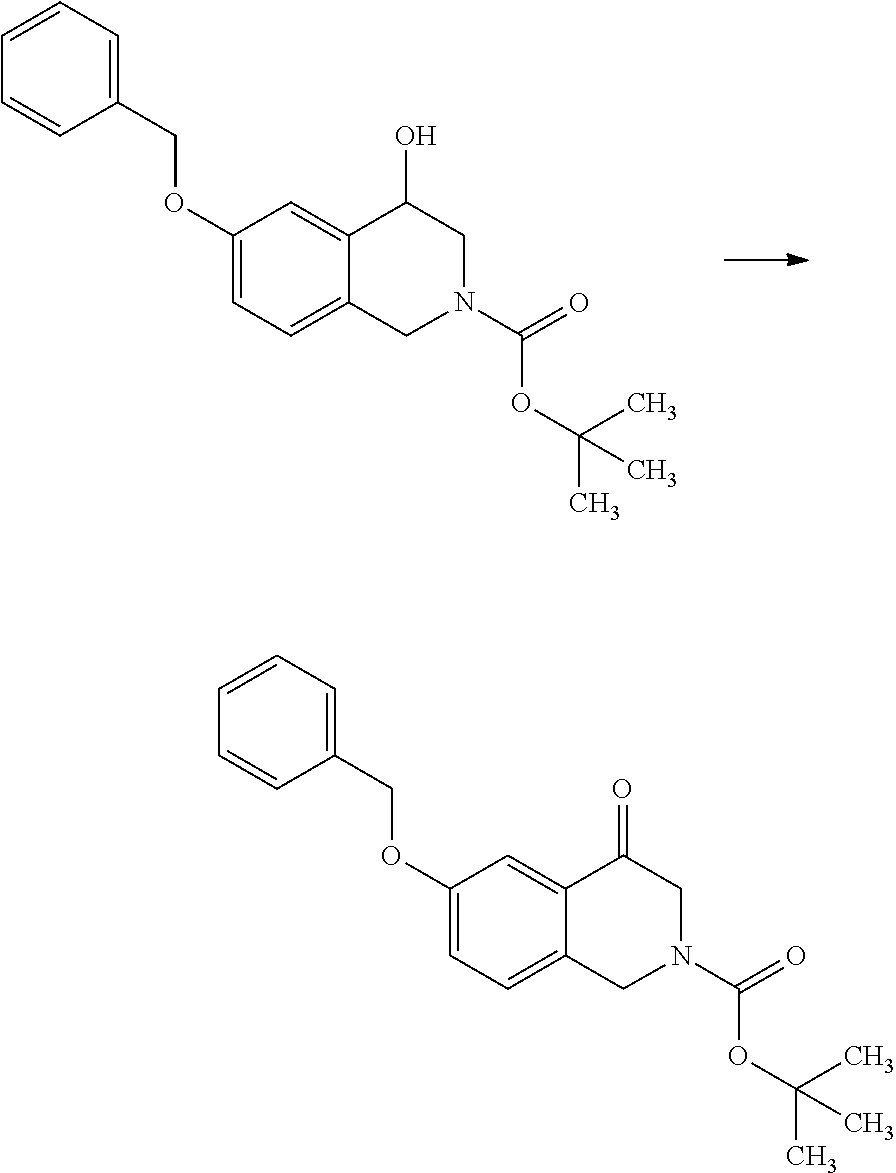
C1(COC2=CC=C3C(=C2)C(O)CN(C(=O)OC(C)(C)C)C3)=CC=CC=C1.C1(COC2=CC=C3C(=C2)C(=O)CN(C(=O)OC(C)(C)C)C3)=CC=CC=C1
